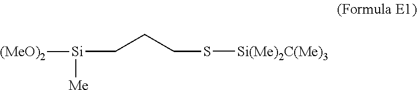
C(CCS[Si(Me)2C(Me)3])[Si]([Me])[(MeO)2]
